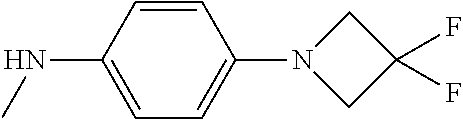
C1=CC(NC)=CC=C1N1CC(F)(F)C1
